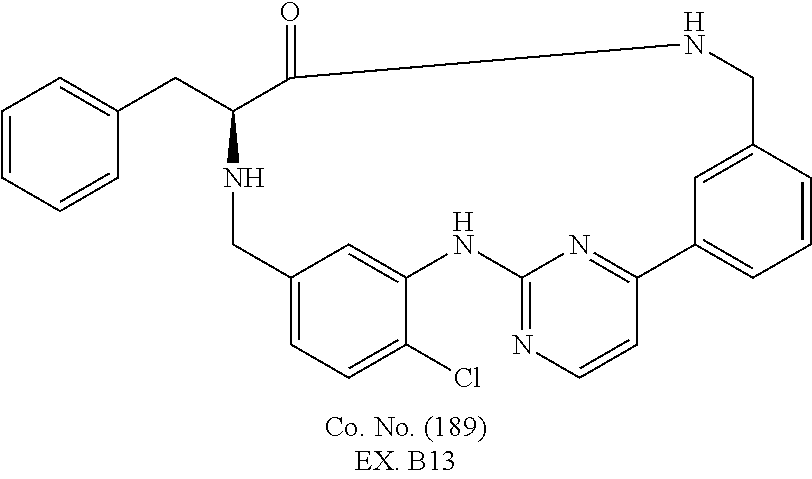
N1CC2=CC=C(Cl)C(=C2)NC2=NC=CC(=N2)C2=CC=CC(=C2)CNC(=O)C1CC1=CC=CC=C1
